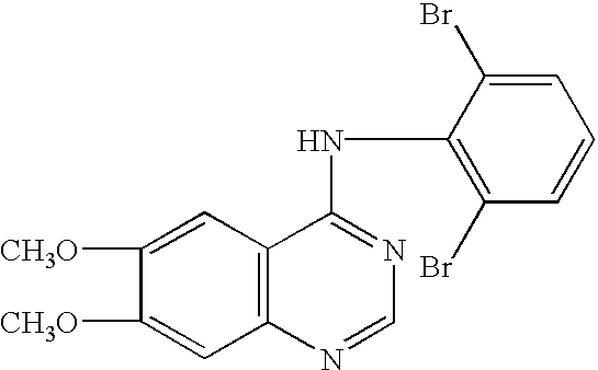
C1([CH3O])=CC2=C(C=C1[CH3O])C(NC1=C(Br)C=CC=C1Br)=NC=N2
